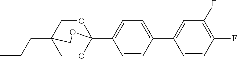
C(CC)C12COC(C3=CC=C(C4=CC(F)=C(F)C=C4)C=C3)(OC1)OC2
